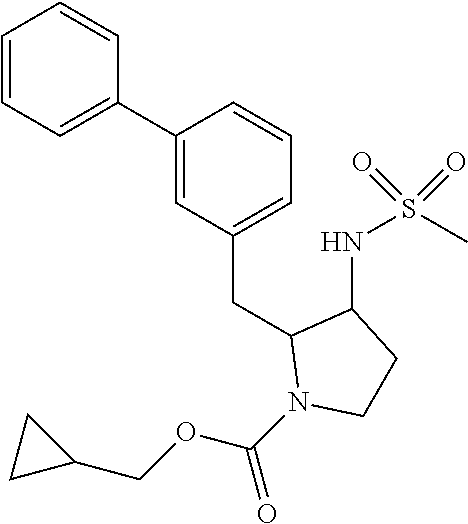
C1(C2=CC=CC=C2)=CC(CC2N(C(OCC3CC3)=O)CCC2NS(C)(=O)=O)=CC=C1
